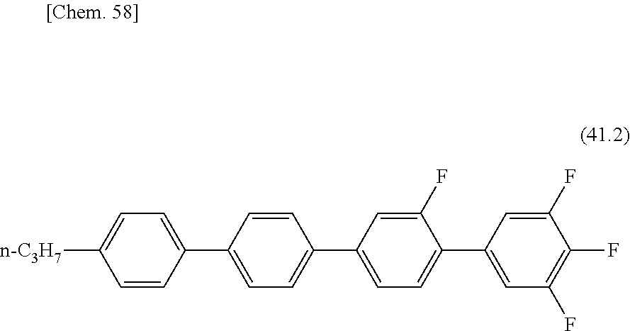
C1=CC(C2=CC=C(C3=CC=C(C4=CC(F)=C(F)C(F)=C4)C(F)=C3)C=C2)=CC=C1[n-C3H7]
